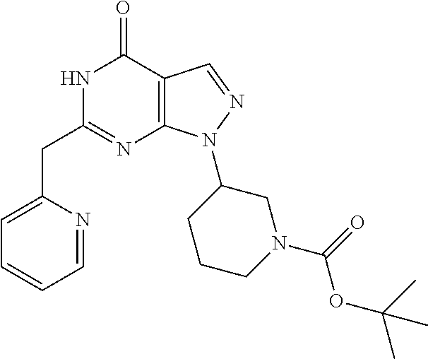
N1C(CC2=CC=CC=N2)=NC2=C(C1=O)C=NN2C1CCCN(C(=O)OC(C)(C)C)C1
